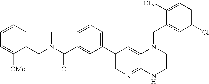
C1(C2=CC=CC(C(=O)N(CC3=CC=CC=C3[OMe])C)=C2)=CN=C2C(=C1)N(CC1=CC(Cl)=CC=C1[CF3])CCN2
